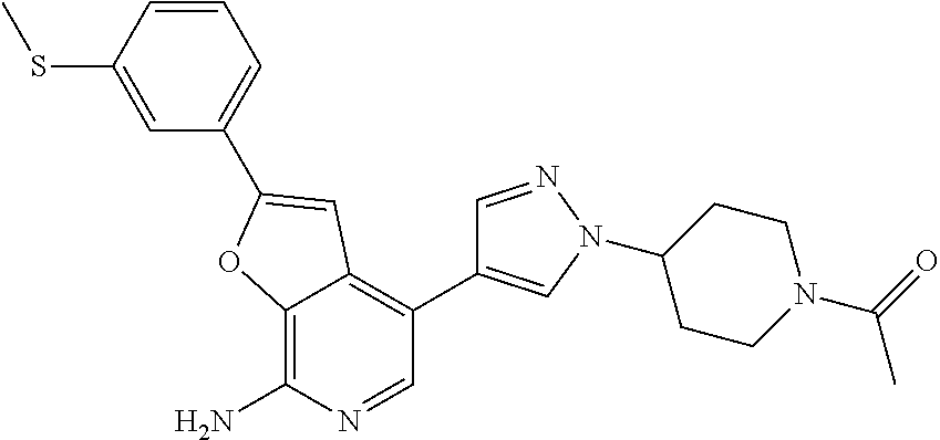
C12=C(N)N=CC(C3=CN(C4CCN(C(C)=O)CC4)N=C3)=C1C=C(C1=CC=CC(SC)=C1)O2
